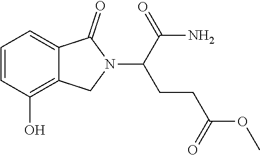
C1=CC(O)=C2C(=C1)C(=O)N(C(CCC(OC)=O)C(N)=O)C2
